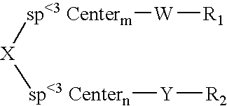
[sp<3 Centern]([X][sp<3 Centerm][W][R1])[Y][R2]
